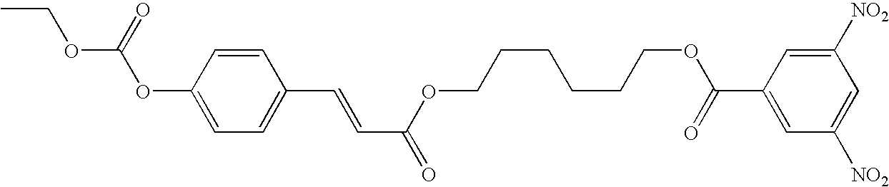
CCOC(=O)OC1=CC=C(C=CC(OCCCCCCOC(C2=CC([NO2])=CC([NO2])=C2)=O)=O)C=C1
